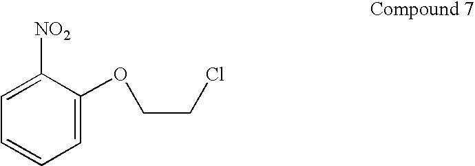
C1=CC=C(OCCCl)C([NO2])=C1
